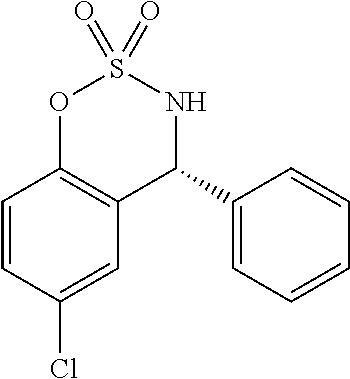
C1=CC(Cl)=CC2=C1OS(=O)(=O)NC2C1=CC=CC=C1
